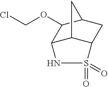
C12C3C(CC(C1OCCl)C3)S(=O)(=O)N2
